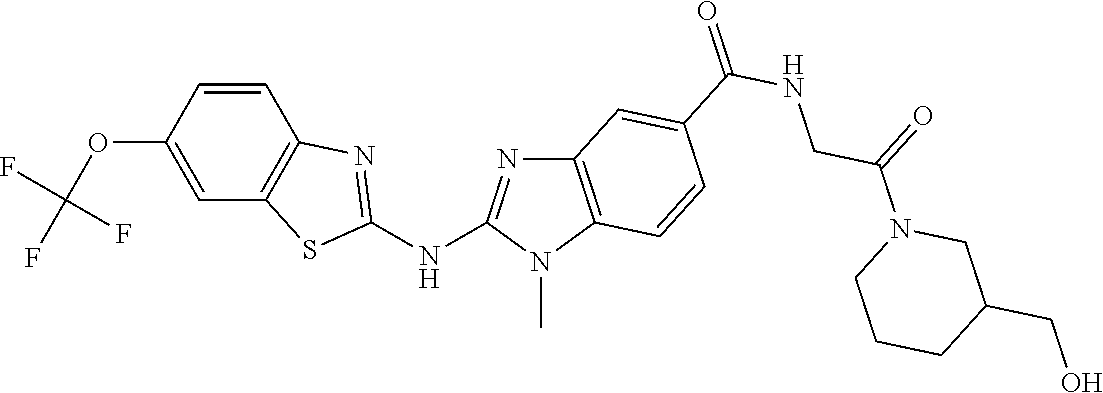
O(C1=CC2=C(C=C1)N=C(NC1=NC3=C(N1C)C=CC(C(NCC(N1CC(CO)CCC1)=O)=O)=C3)S2)C(F)(F)F
